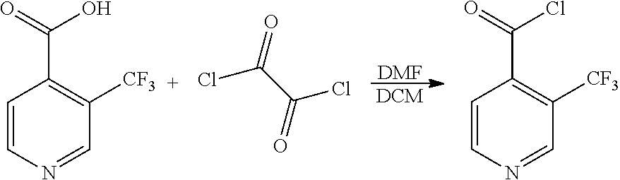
[DMF].[DCM].C1=CN=CC([CF3])=C1C(=O)O.O=C(C(Cl)=O)Cl.C1=CN=CC([CF3])=C1C(=O)Cl
